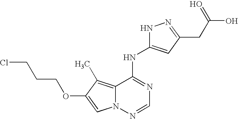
C12=C(C)C(OCCCCl)=CN1N=CN=C2NC1=CC(CC(O)=O)=NN1
